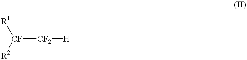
[R1][CF]([R2])[CF2][H]
